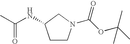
C1CN(C(OC(C)(C)C)=O)CC1NC(C)=O
